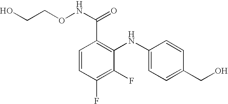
C1=CC(F)=C(F)C(NC2=CC=C(CO)C=C2)=C1C(NOCCO)=O
